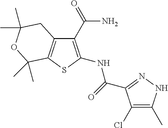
C1(C(N)=O)=C(NC(=O)C2=NNC(C)=C2Cl)SC2=C1CC(C)(C)OC2(C)C
